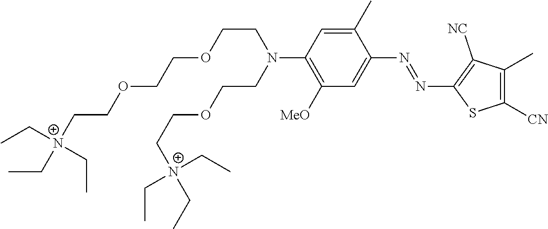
C1(C)=CC(N(CCOCC[N+](CC)(CC)CC)CCOCCOCC[N+](CC)(CC)CC)=C([MeO])C=C1N=NC1=C([NC])C(C)=C([CN])S1
